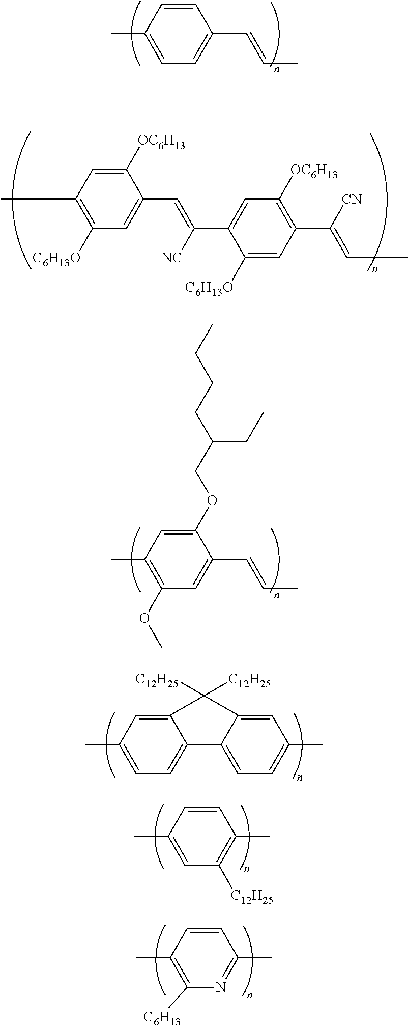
C1=CC(C)=CC=C1C=CC.C1(C)=C(OC)C=C(C=CC)C(OCC(CC)CCCC)=C1.C1(C)=C([C6H13O])C=C(C=C([NC])C2=CC([OC6H13])=C(C(=CC)[CN])C=C2[C6H13O])C([OC6H13])=C1.C12=CC(C)=CC=C1C1=CC=C(C)C=C1C2([C12H25])[C12H25].C1=CC(C)=CC([C12H25])=C1C.C1=CC(C)=C([C6H13])N=C1C
